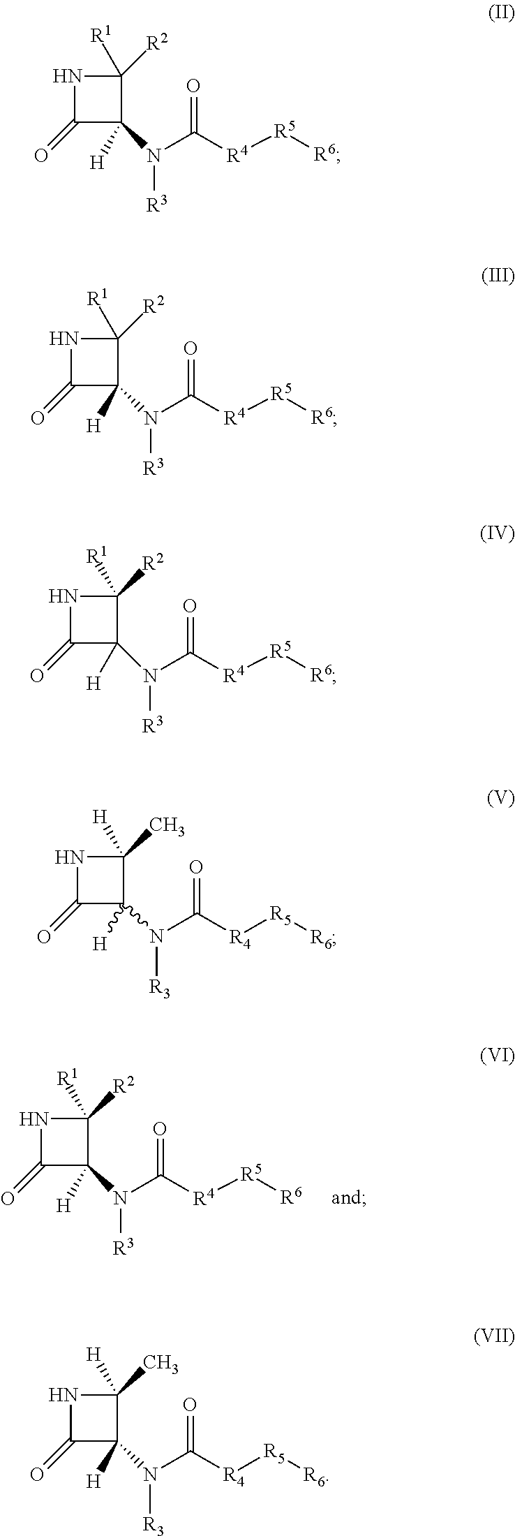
N1C(=O)C([H])(N(C([R4][R5][R6])=O)[R3])C1([R1])[R2].N1C(=O)C([H])(N(C([R4][R5][R6])=O)[R3])C1([R1])[R2].N1C(=O)C([H])(N(C([R4][R5][R6])=O)[R3])C1([R1])[R2].N1C(=O)C([H])(N(C([R4][R5][R6])=O)[R3])C1([R1])[R2].N1C(=O)C([H])(N(C([R4][R5][R6])=O)[R3])C1([H])C.N1C(=O)C([H])(N(C([R4][R5][R6])=O)[R3])C1([H])C
